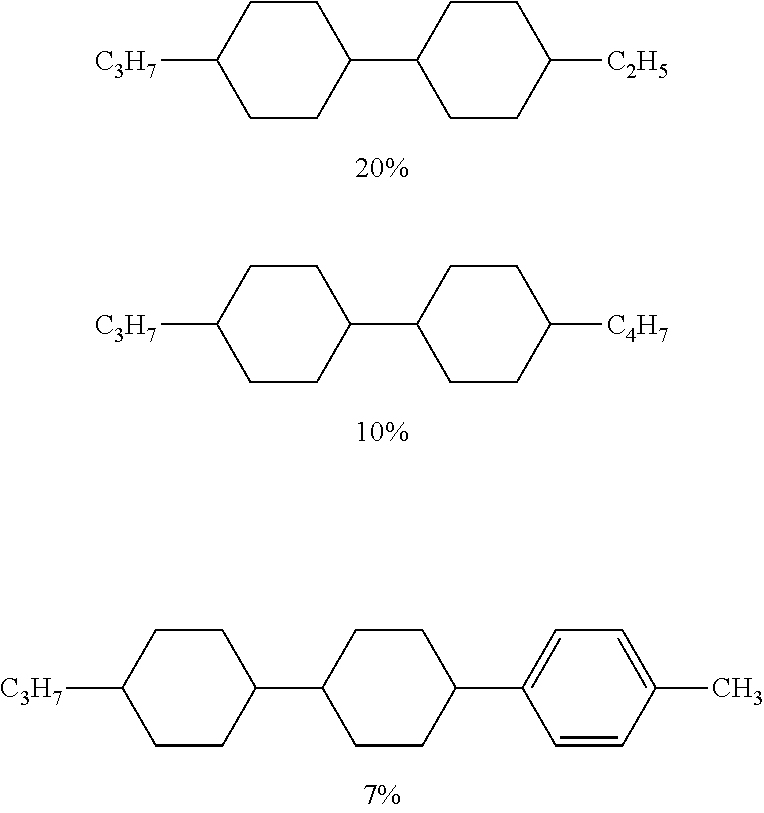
C1CC(C2CCC([C2H5])CC2)CCC1[C3H7].C1CC(C2CCC([C4H7])CC2)CCC1[C3H7].C1CC(C2CCC(C3=CC=C(C)C=C3)CC2)CCC1[C3H7]
